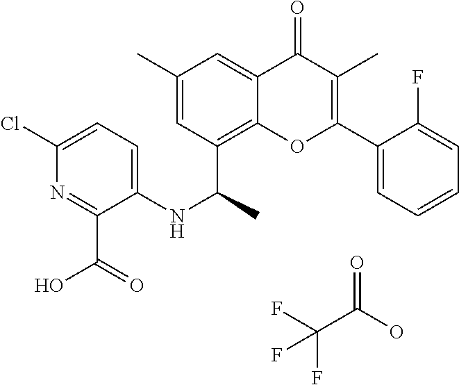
C1=C(C)C=C2C(=O)C(C)=C(C3=CC=CC=C3F)OC2=C1C(NC1=CC=C(Cl)N=C1C(=O)O)C.FC(F)(C(=O)O)F
